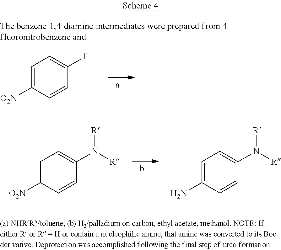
C1=C([O2N])C=CC(F)=C1.C1=C([O2N])C=CC(N([R])[R])=C1.C1=C(N)C=CC(N([R])[R])=C1
